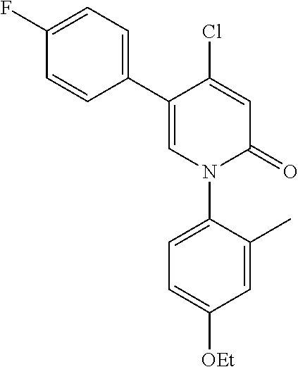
C1=C(Cl)C(C2=CC=C(F)C=C2)=CN(C2=CC=C([OEt])C=C2C)C1=O
